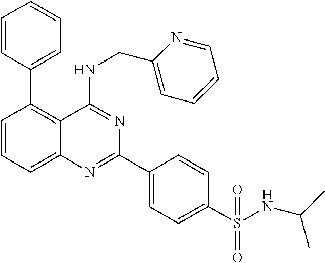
C1=CC(C2=C3C(=CC=C2)N=C(C2=CC=C(S(NC(C)C)(=O)=O)C=C2)N=C3NCC2=CC=CC=N2)=CC=C1
